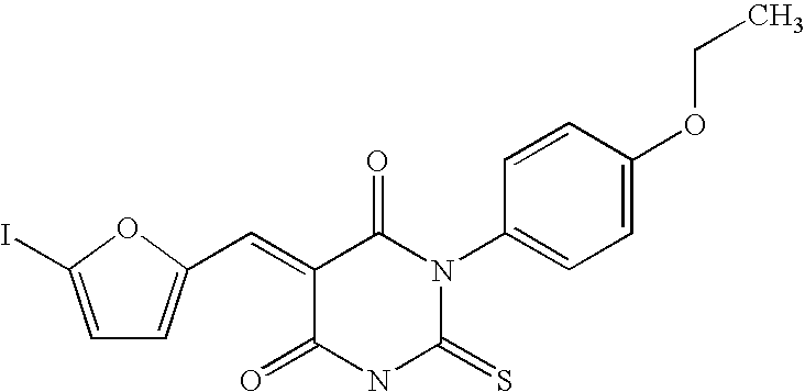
C1=C(I)OC(C=C2C(=O)N(C3=CC=C(OCC)C=C3)C(=S)NC2=O)=C1
